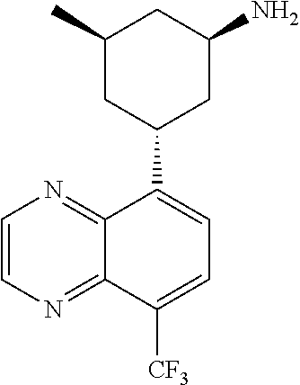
C1(C2CC(N)CC(C)C2)=CC=C([CF3])C2=NC=CN=C12
